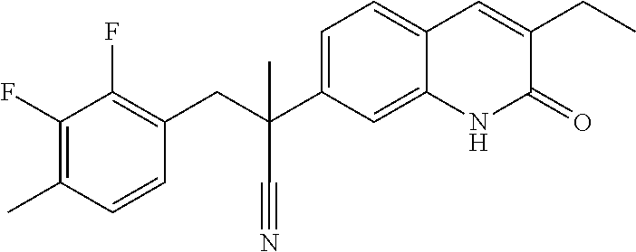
C1=CC(CC(C#N)(C2=CC=C3C(=C2)NC(=O)C(CC)=C3)C)=C(F)C(F)=C1C
